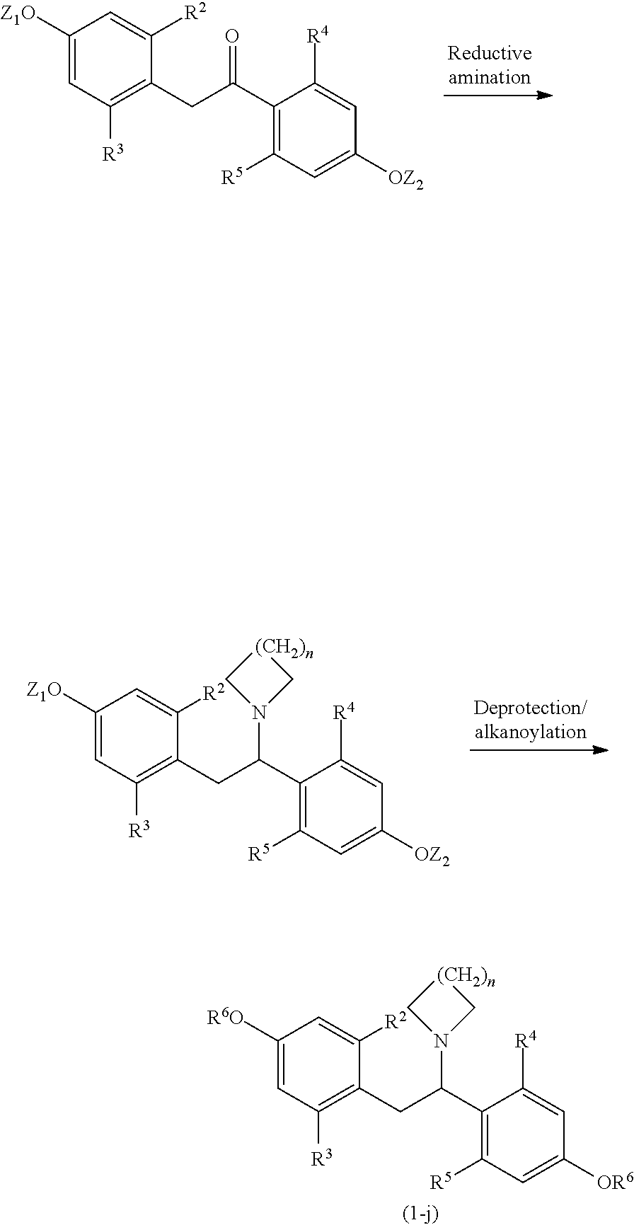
C1([Z1O])=CC([R3])=C(CC(C2=C([R5])C=C([OZ2])C=C2[R4])=O)C([R2])=C1.C1([Z1O])=CC([R3])=C(CC(C2=C([R5])C=C([OZ2])C=C2[R4])N2C[(CH2)n]C2)C([R2])=C1.C1([R6O])=CC([R3])=C(CC(C2=C([R5])C=C([OR6])C=C2[R4])N2C[(CH2)n]C2)C([R2])=C1
